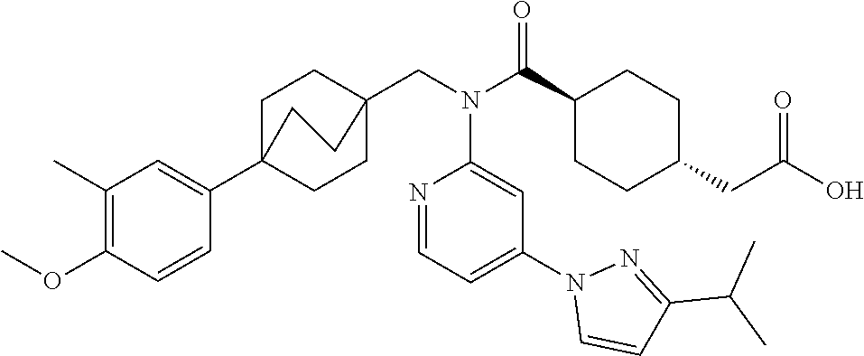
C1(C(N(CC23CCC(C4=CC(C)=C(OC)C=C4)(CC2)CC3)C2=CC(N3C=CC(C(C)C)=N3)=CC=N2)=O)CCC(CC(O)=O)CC1
